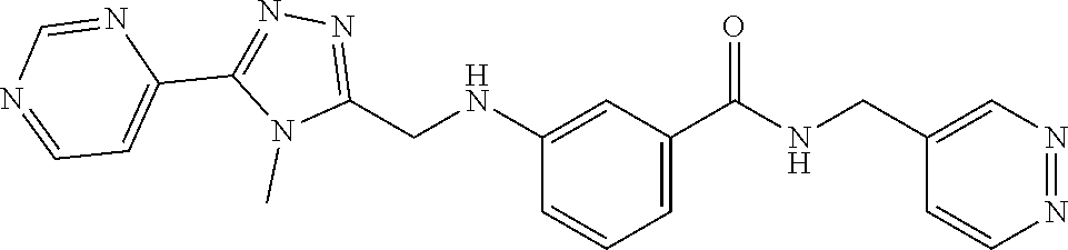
C1(NCC2=NN=C(C3=CC=NC=N3)N2C)=CC(C(NCC2=CN=NC=C2)=O)=CC=C1
